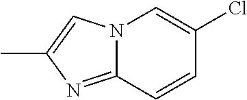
C1=C(Cl)C=CC2=NC(C)=CN12
